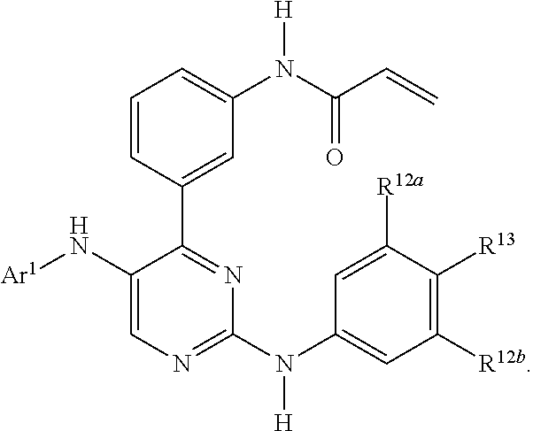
C1=CC(C2=NC(N(C3=CC([R12b])=C([R13])C([R12a])=C3)[H])=NC=C2N[Ar1])=CC(N(C(C=C)=O)[H])=C1
